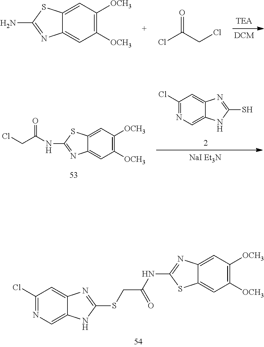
C12=CC([OCH3])=C([OCH3])C=C1SC(NC(CSC1=NC3=CC(Cl)=NC=C3N1)=O)=N2.C12=CC([OCH3])=C([OCH3])C=C1N=C(N)S2.ClC(CCl)=O.C12=CC([OCH3])=C([OCH3])C=C1N=C(NC(CCl)=O)S2.C1(Cl)=NC=C2C(=C1)N=C(S)N2
